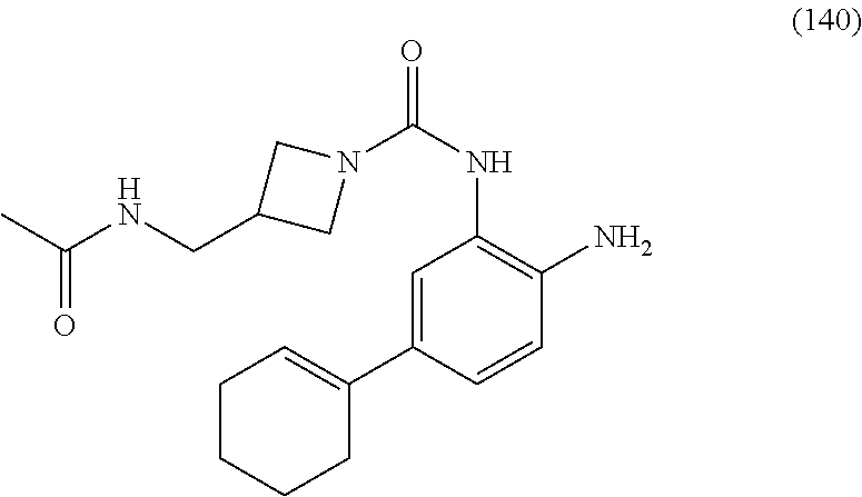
C1CCCC(C2=CC(NC(=O)N3CC(CNC(C)=O)C3)=C(N)C=C2)=C1
